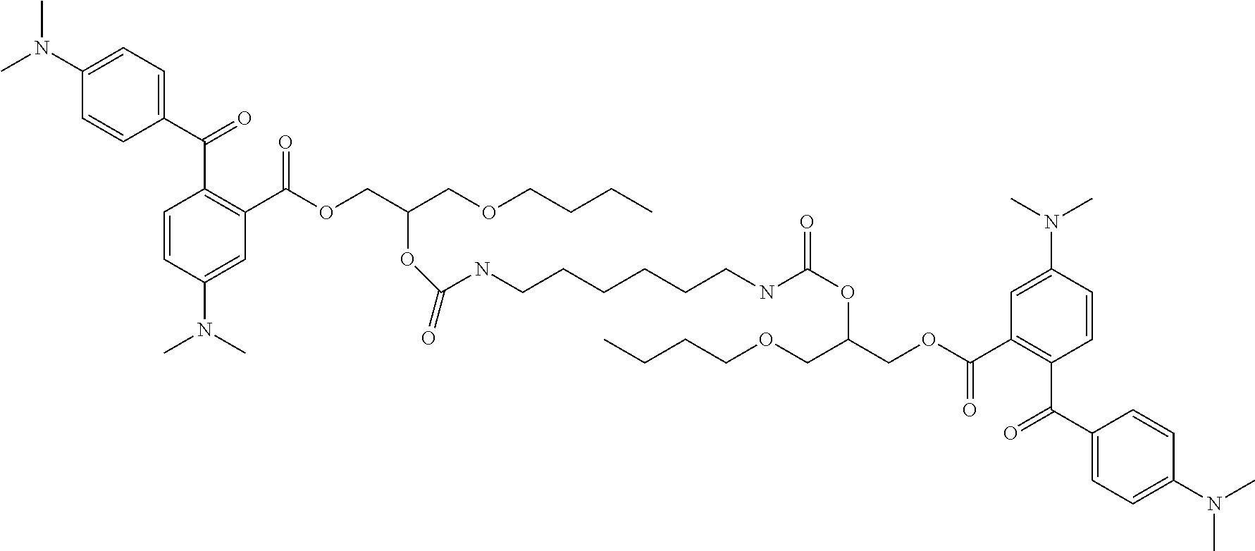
C1(C(=O)C2=C(C(OCC(COCCCC)OC(=O)NCCCCCCNC(OC(COC(C3=C(C(C4=CC=C(N(C)C)C=C4)=O)C=CC(N(C)C)=C3)=O)COCCCC)=O)=O)C=C(N(C)C)C=C2)=CC=C(N(C)C)C=C1
